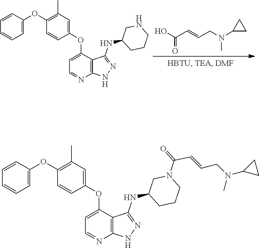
C1=C(OC2=C(C)C=C(OC3=CC=NC4=C3C(NC3CCCNC3)=NN4)C=C2)C=CC=C1.OC(C=CCN(C1CC1)C)=O.C1=C(OC2=C(C)C=C(OC3=CC=NC4=C3C(NC3CCCN(C(C=CCN(C5CC5)C)=O)C3)=NN4)C=C2)C=CC=C1
